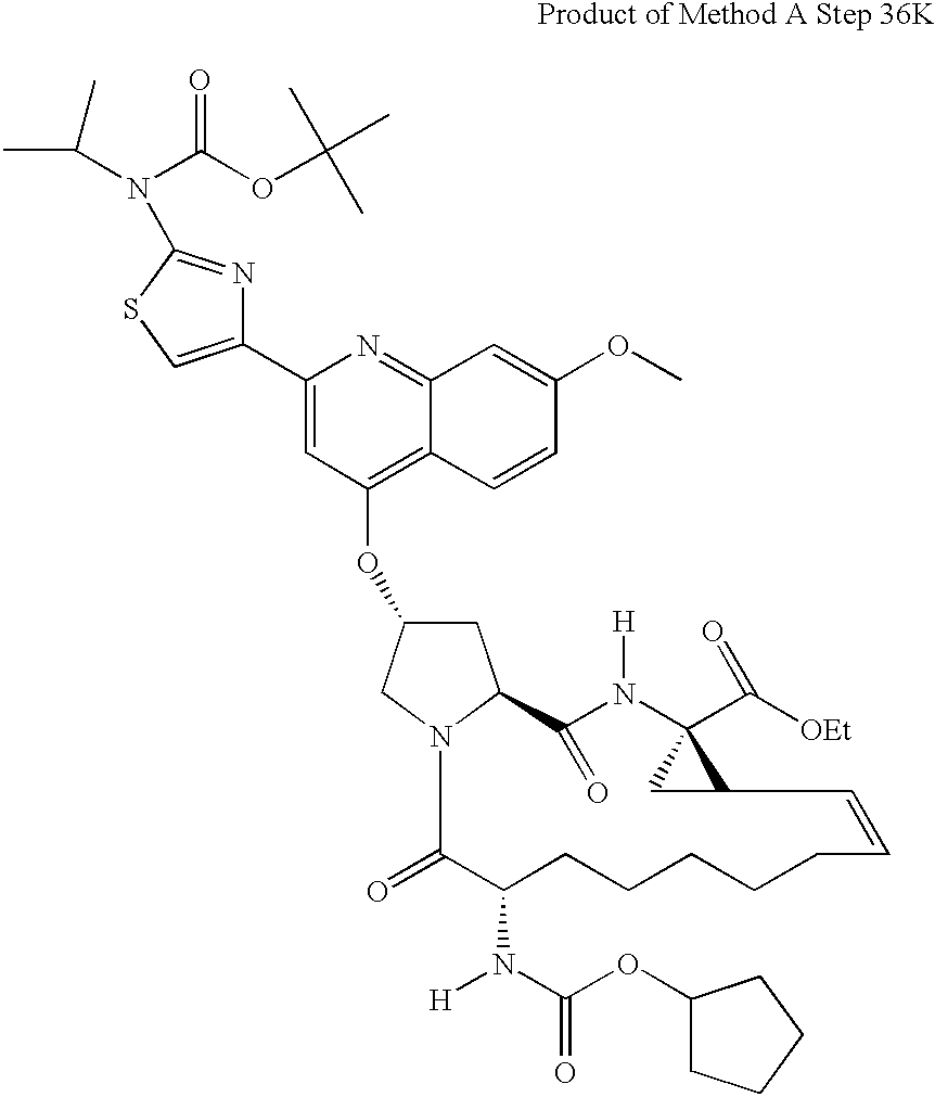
C1C(OC2=C3C(=NC(C4=CSC(N(C(C)C)C(OC(C)(C)C)=O)=N4)=C2)C=C(OC)C=C3)CN2C1C(=O)N([H])C1(C([OEt])=O)CC1C=CCCCCCC(N(C(OC1CCCC1)=O)[H])C2=O
